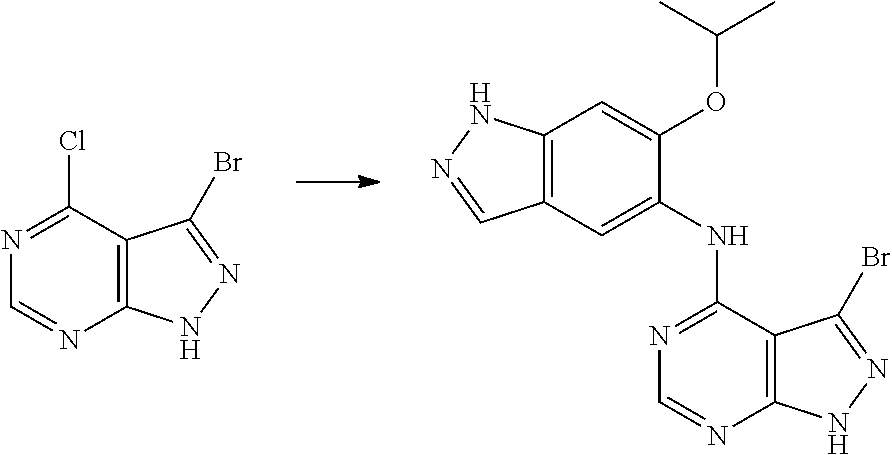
C1(NC2=NC=NC3=C2C(Br)=NN3)=CC2=C(C=C1OC(C)C)NN=C2.ClC1=NC=NC2=C1C(Br)=NN2
